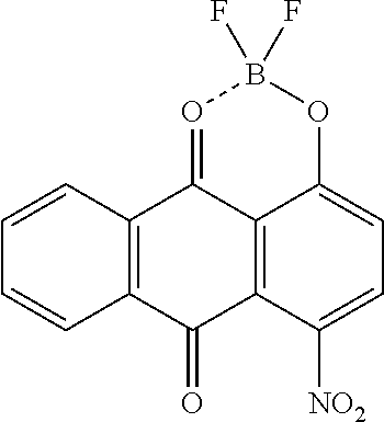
C12=C3C([NO2])=CC=C1OB(F)(F)O=C2C1=C(C=CC=C1)C3=O
